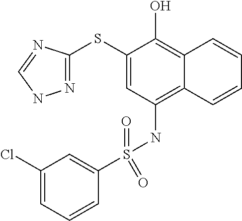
N1=C(SC2=CC(NS(=O)(=O)C3=CC(Cl)=CC=C3)=C3C(=C2O)C=CC=C3)N=CN1
